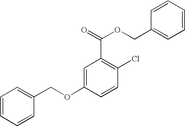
C1=CC=CC(COC2=CC(C(=O)OCC3=CC=CC=C3)=C(Cl)C=C2)=C1
